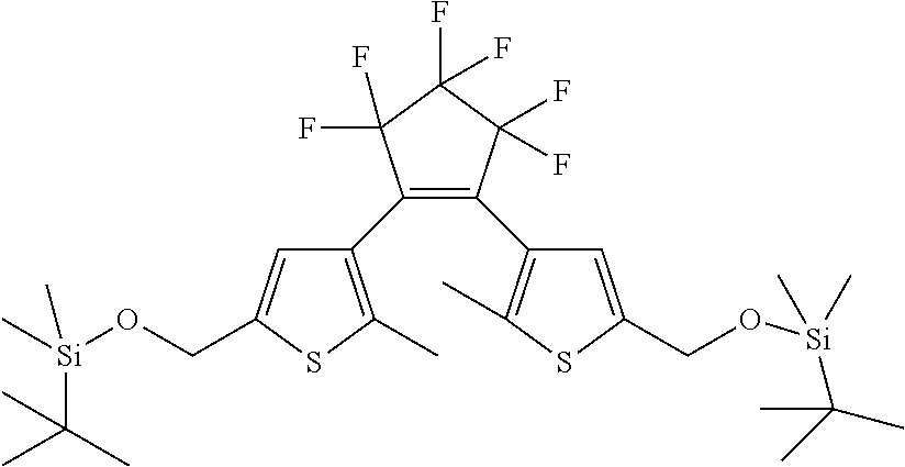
C1(C2=C(C)SC(CO[Si](C(C)(C)C)(C)C)=C2)=C(C2=C(C)SC(CO[Si](C(C)(C)C)(C)C)=C2)C(F)(F)C(F)(F)C1(F)F
